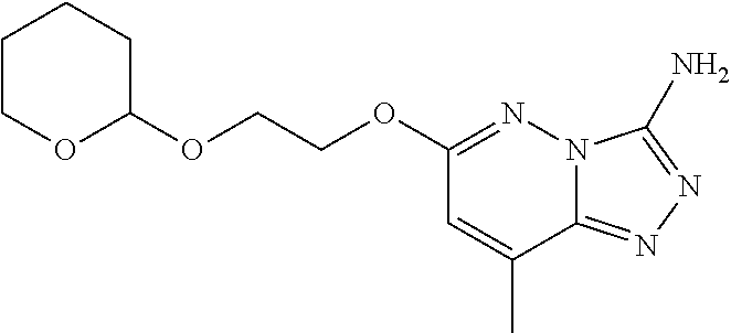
C1COC(OCCOC2=NN3C(=NN=C3N)C(C)=C2)CC1
